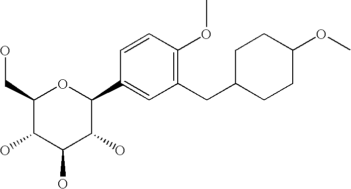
C1(CO)C(O)C(O)C(O)C(C2=CC(CC3CCC(OC)CC3)=C(OC)C=C2)O1
